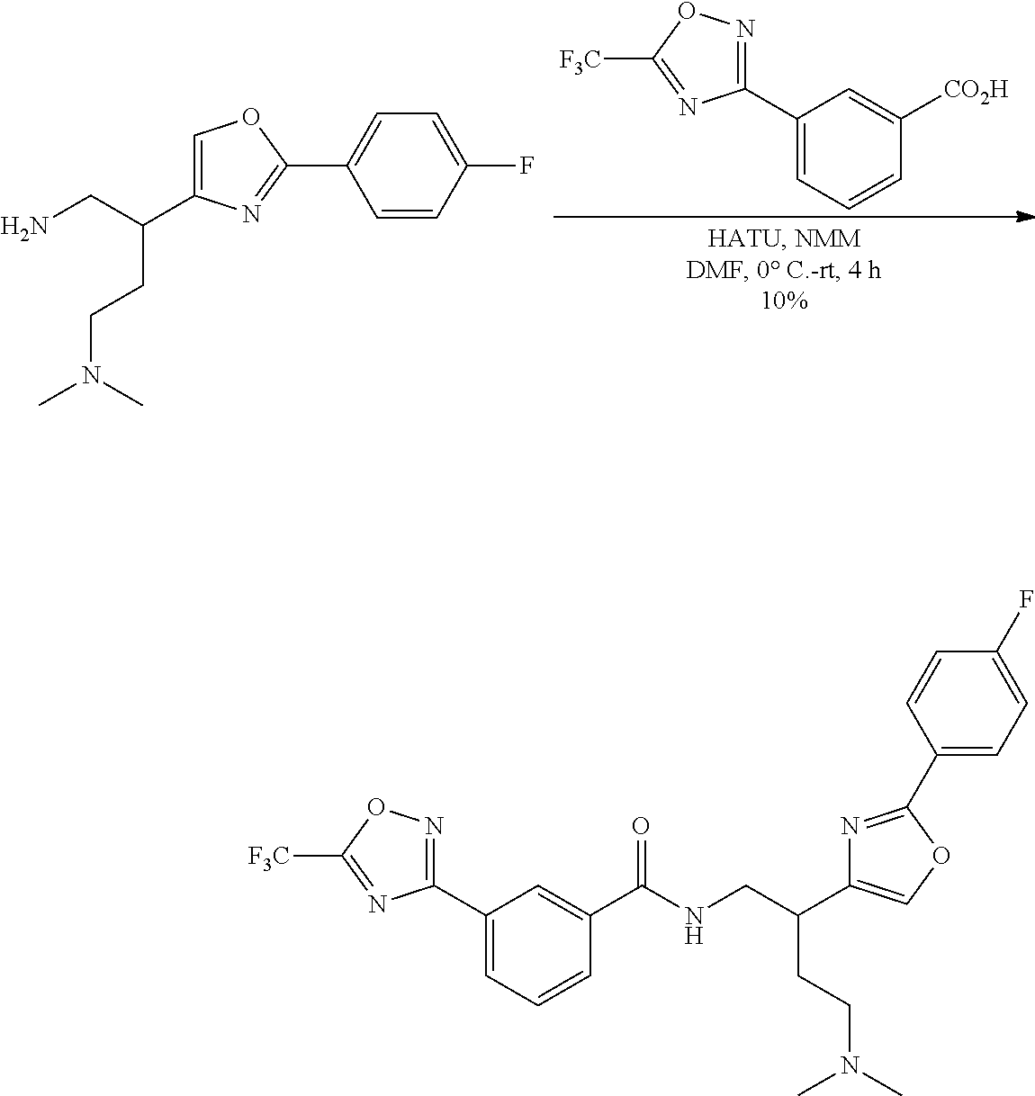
C1(C2=CC=CC([CO2H])=C2)=NOC([F3C])=N1.C1=C(C(CN)CCN(C)C)N=C(C2=CC=C(F)C=C2)O1.C1(C2=CC=CC(C(NCC(C3=COC(C4=CC=C(F)C=C4)=N3)CCN(C)C)=O)=C2)=NOC([F3C])=N1
